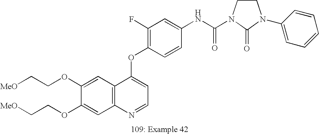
C1(OCC[MeO])=CC2=C(C=C1OCC[MeO])N=CC=C2OC1=C(F)C=C(NC(=O)N2CCN(C3=CC=CC=C3)C2=O)C=C1
